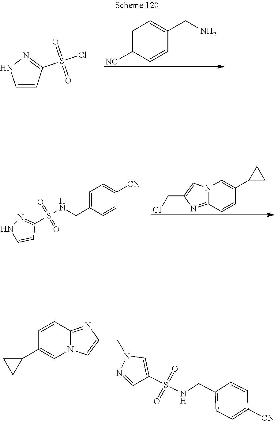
C1=C([NC])C=CC(CN)=C1.ClS(C1=NNC=C1)(=O)=O.C(C1=CN2C(=N1)C=CC(C1CC1)=C2)Cl.C1=C(CNS(C2=NNC=C2)(=O)=O)C=CC([CN])=C1.C1=CC2=NC(CN3N=CC(S(NCC4=CC=C([CN])C=C4)(=O)=O)=C3)=CN2C=C1C1CC1
